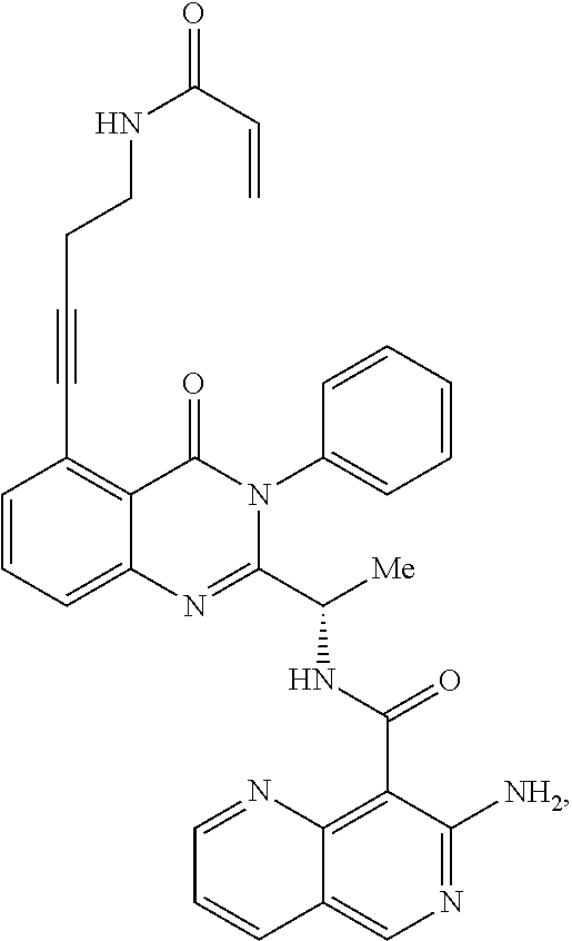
C1=CC=C2C(=C1C#CCCNC(=O)C=C)C(=O)N(C1=CC=CC=C1)C(C([Me])NC(C1=C3C(=CN=C1[NH2])C=CC=N3)=O)=N2
